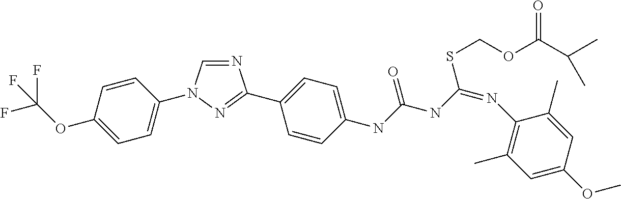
N1=CN(C2=CC=C(OC(F)(F)F)C=C2)N=C1C1=CC=C(NC(NC(=NC2=C(C)C=C(OC)C=C2C)SCOC(C(C)C)=O)=O)C=C1
